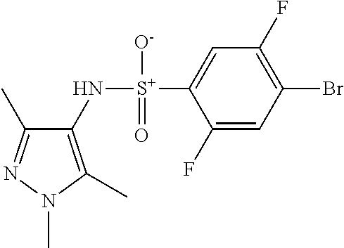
C1(C)=NN(C)C(C)=C1N[S+](C1=CC(F)=C(Br)C=C1F)([O-])=O
